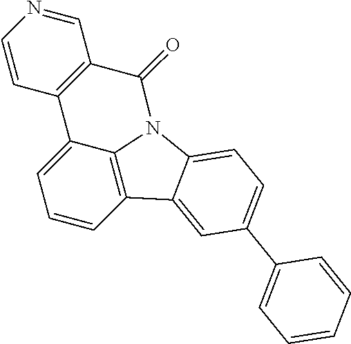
C1=CC2=C3C(=C1)C1=C(C=NC=C1)C(=O)N3C1=CC=C(C3=CC=CC=C3)C=C21
